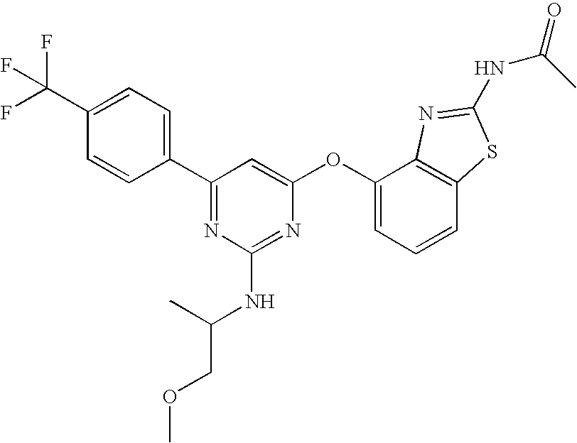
C1(C(F)(F)F)=CC=C(C2=NC(NC(COC)C)=NC(OC3=CC=CC4=C3N=C(NC(C)=O)S4)=C2)C=C1
